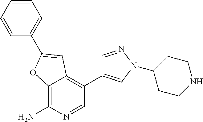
C1=CC=CC=C1C1=CC2=C(C3=CN(C4CCNCC4)N=C3)C=NC(N)=C2O1
